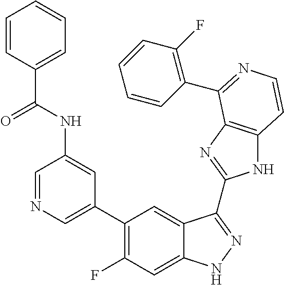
C1=C(C2=C(F)C=C3C(=C2)C(C2=NC4=C(N2)C=CN=C4C2=C(F)C=CC=C2)=NN3)C=C(NC(=O)C2=CC=CC=C2)C=N1
